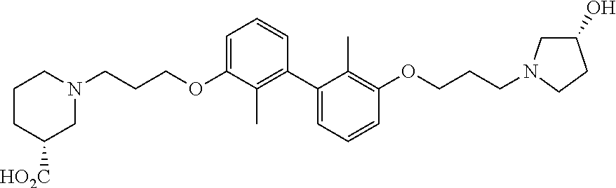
C1=C(OCCCN2CCCC([HO2C])C2)C(C)=C(C2=CC=CC(OCCCN3CC(O)CC3)=C2C)C=C1
